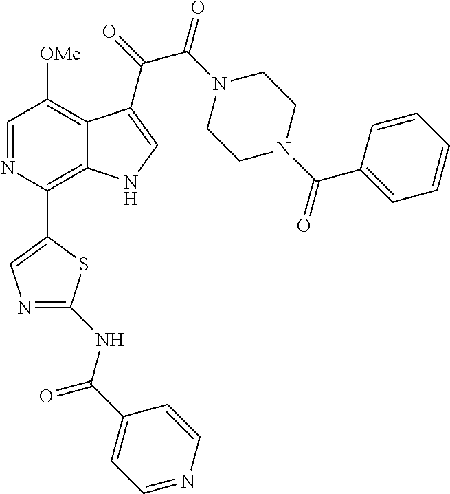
C1=NC(C2=CN=C(NC(C3=CC=NC=C3)=O)S2)=C2C(=C1[OMe])C(C(=O)C(N1CCN(C(C3=CC=CC=C3)=O)CC1)=O)=CN2
